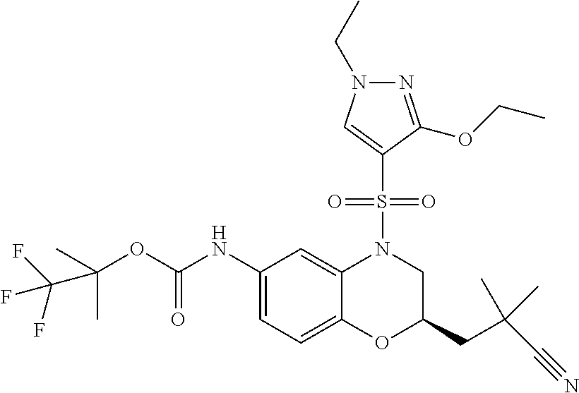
C(OC(NC1=CC=C2C(=C1)N(S(=O)(=O)C1=CN(CC)N=C1OCC)CC(CC(C)(C#N)C)O2)=O)(C)(C)C(F)(F)F
